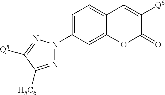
C1=C(N2N=C([H5C6])C([Q5])=N2)C=C2C(=C1)C=C([Q6])C(=O)O2
